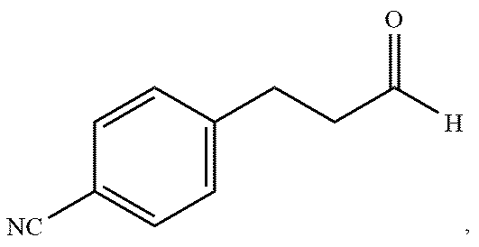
[NC]C1=CC=C(CCC([H])=O)C=C1
